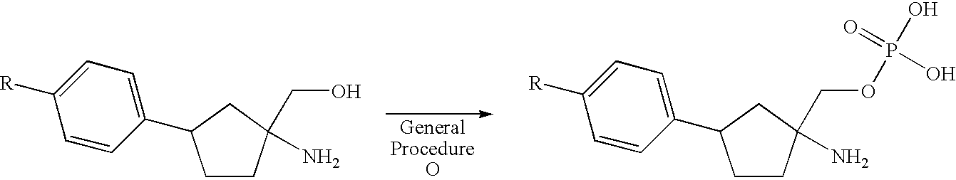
C1CC(CO)(N)CC1C1=CC=C([R])C=C1.C1CC(COP(O)(=O)O)(N)CC1C1=CC=C([R])C=C1
